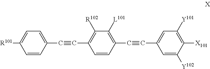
C(#CC1=C([R102])C([L101])=C(C#CC2=CC([Y101])=C([X101])C([Y102])=C2)C=C1)C1=CC=C([R101])C=C1
